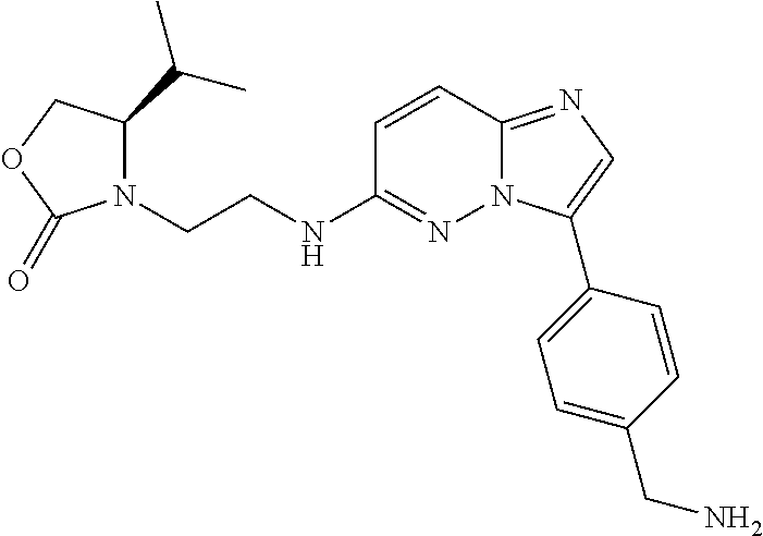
C1(NCCN2C(C(C)C)COC2=O)=NN2C(=NC=C2C2=CC=C(CN)C=C2)C=C1
